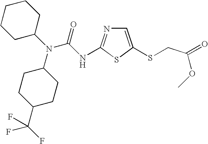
C1=C(SCC(=O)OC)SC(NC(N(C2CCC(C(F)(F)F)CC2)C2CCCCC2)=O)=N1
